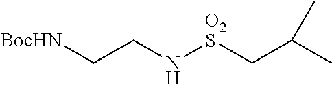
[BocHN]CCN[O2S]CC(C)C
